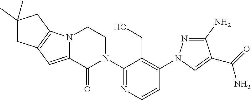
C12=CC3=C(N1CCN(C1=NC=CC(N4N=C(N)C(C(=O)N)=C4)=C1CO)C2=O)CC(C)(C)C3
